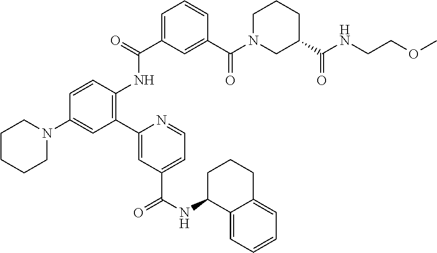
C1=C(C(NC2=C(C3=CC(C(=O)NC4C5=CC=CC=C5CCC4)=CC=N3)C=C(N3CCCCC3)C=C2)=O)C=C(C(=O)N2CC(C(NCCOC)=O)CCC2)C=C1
